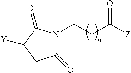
C1(=O)N(CCC([Z])=O)C(=O)C([Y])C1
